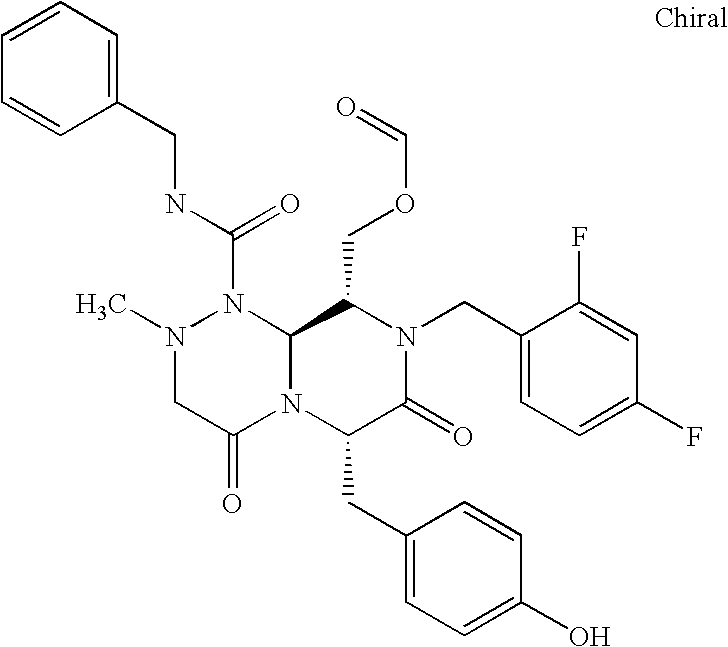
N1(C(NCC2=CC=CC=C2)=O)N(C)CC(=O)N2C1C(COC=O)N(CC1=CC=C(F)C=C1F)C(=O)C2CC1=CC=C(O)C=C1
